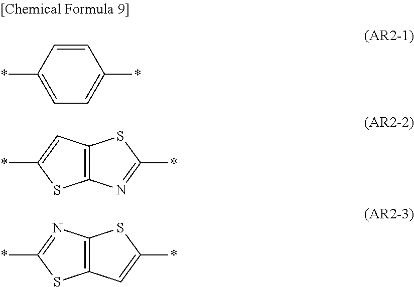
C1=CC(*)=CC=C1*.C12=C(N=C(*)S1)SC(*)=C2.C12=C(C=C(*)S1)SC(*)=N2
